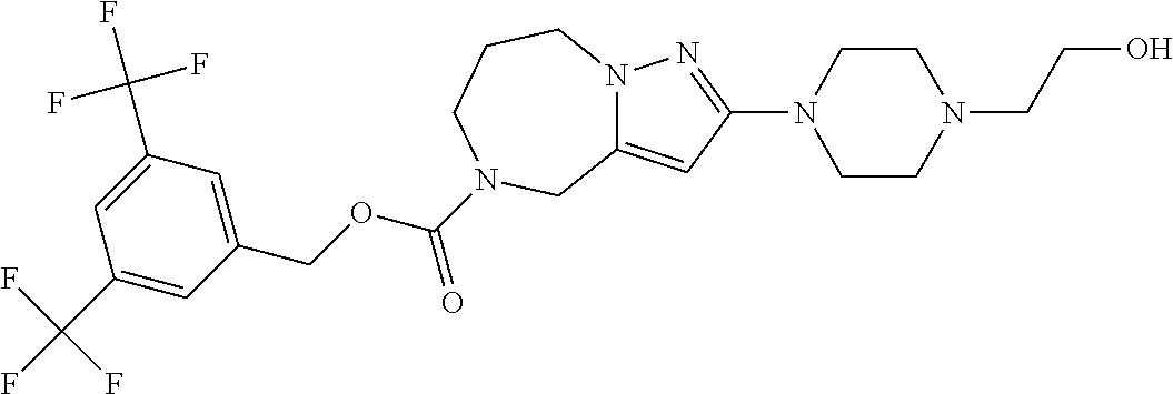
C1(C(F)(F)F)=CC(COC(=O)N2CCCN3C(=CC(N4CCN(CCO)CC4)=N3)C2)=CC(C(F)(F)F)=C1
